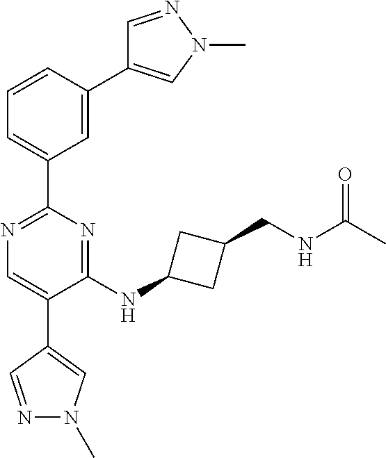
N1=C(C2=CC=CC(C3=CN(C)N=C3)=C2)N=C(NC2CC(CNC(C)=O)C2)C(C2=CN(C)N=C2)=C1
